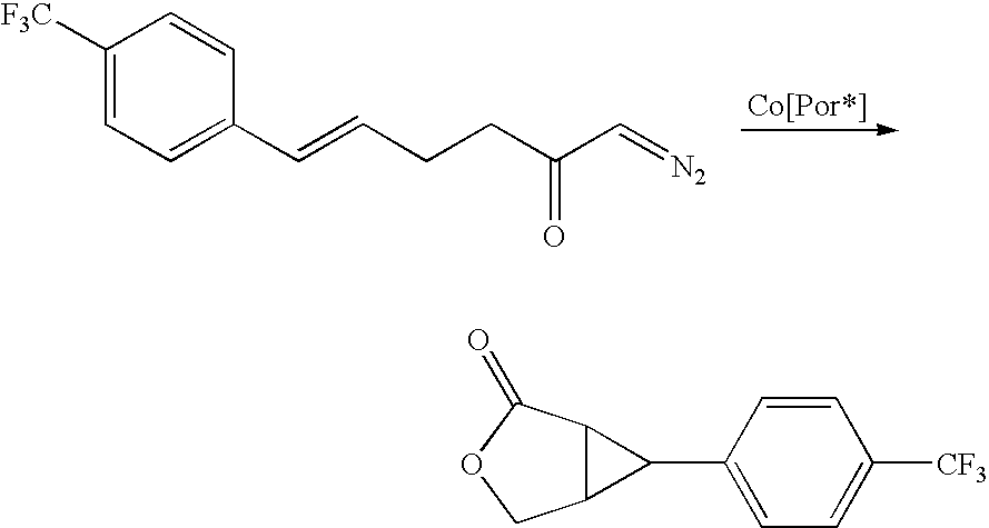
C1([F3C])=CC=C(C=CCCC(C=[N2])=O)C=C1.C1(C2C3C2COC3=O)=CC=C([CF3])C=C1
